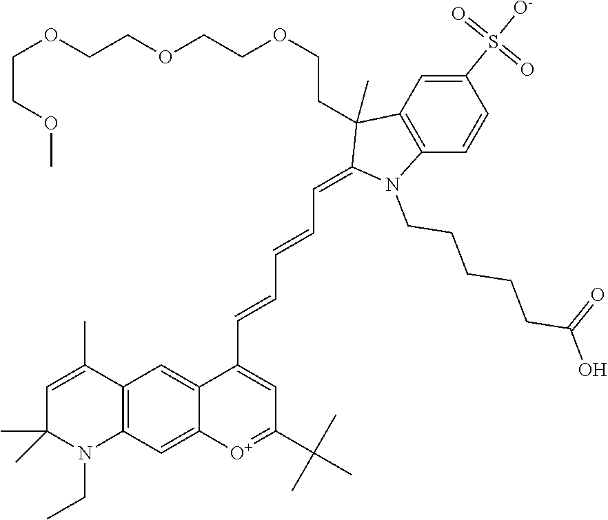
C12=C(C=C3C(=C1)C(C=CC=CC=C1N(CCCCCC(O)=O)C4=C(C1(CCOCCOCCOCCOC)C)C=C(S([O-])(=O)=O)C=C4)=CC(C(C)(C)C)=[O+]3)N(CC)C(C)(C)C=C2C
